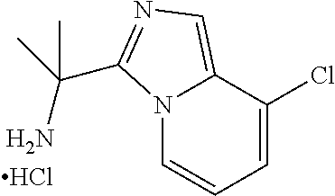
N12C=CC=C(Cl)C1=CN=C2C(N)(C)C.Cl
